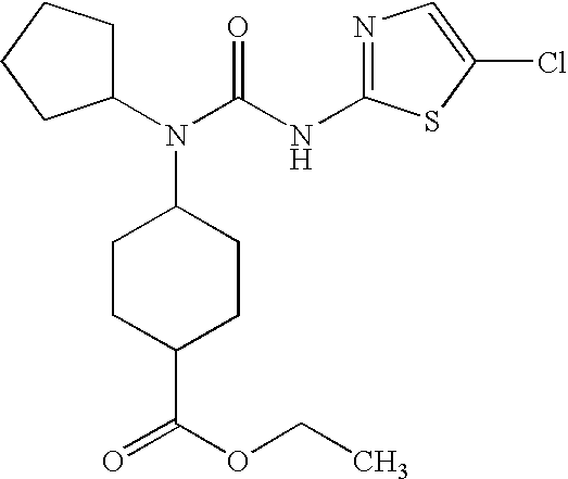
C1(N(C(=O)NC2=NC=C(Cl)S2)C2CCC(C(OCC)=O)CC2)CCCC1
